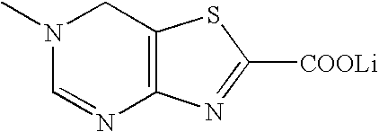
C12=C(CN(C)C=N1)SC([COOLi])=N2
